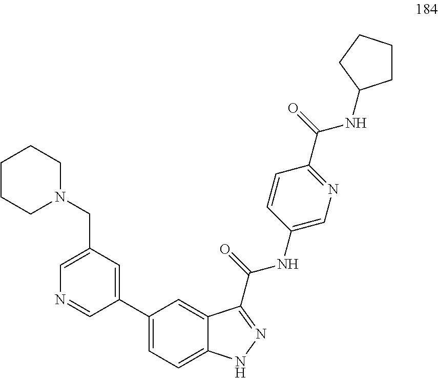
C1(C2=CC(CN3CCCCC3)=CN=C2)=CC=C2C(=C1)C(C(NC1=CN=C(C(=O)NC3CCCC3)C=C1)=O)=NN2
